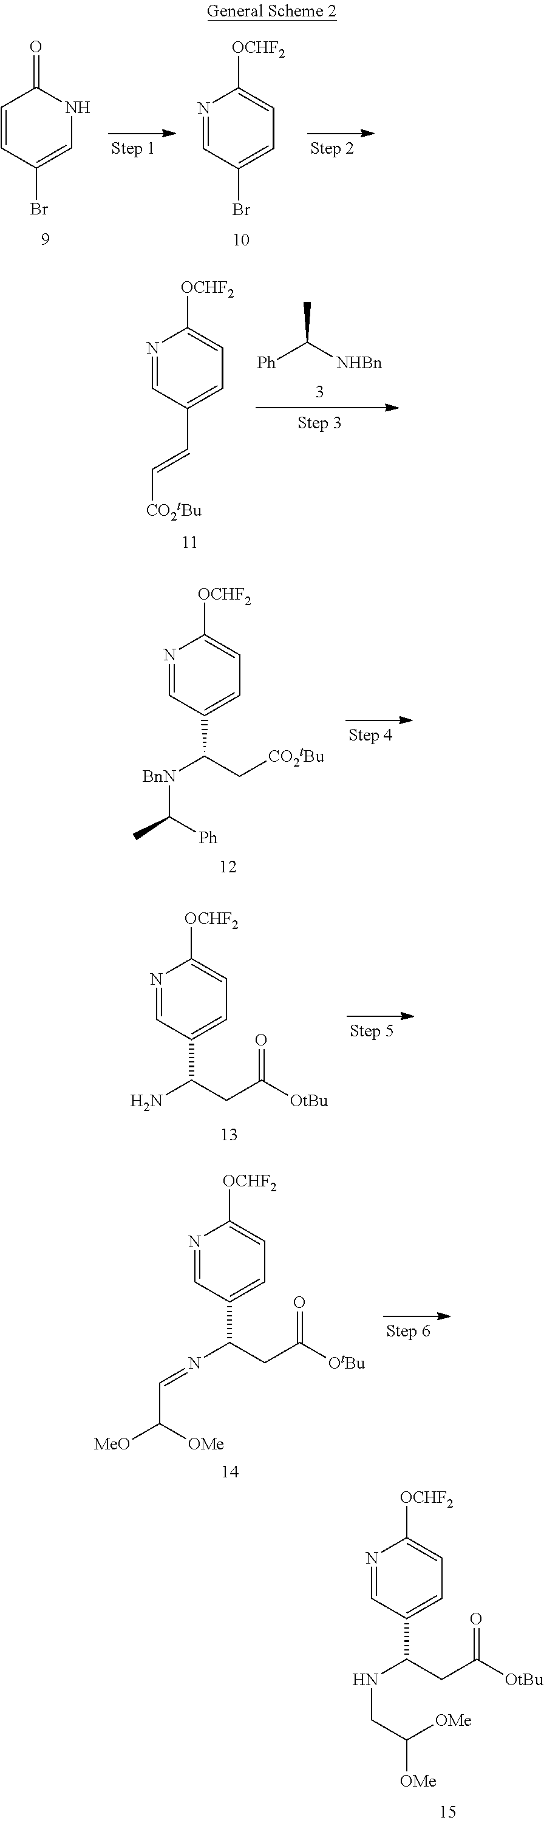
N1=CC(C(CC([OtBu])=O)NCC([OMe])[OMe])=CC=C1[OCHF2].C1=CC(Br)=CNC1=O.N1=CC(Br)=CC=C1[OCHF2].N1=CC(C=C[CO2tBu])=CC=C1[OCHF2].CC([NHBn])[Ph].N1=CC(C(C[CO2tBu])[BnN]C(C)[Ph])=CC=C1[OCHF2].N1=CC(C(CC([OtBu])=O)N)=CC=C1[OCHF2].N1=CC(C(CC([OtBu])=O)N=CC([MeO])[OMe])=CC=C1[OCHF2]
